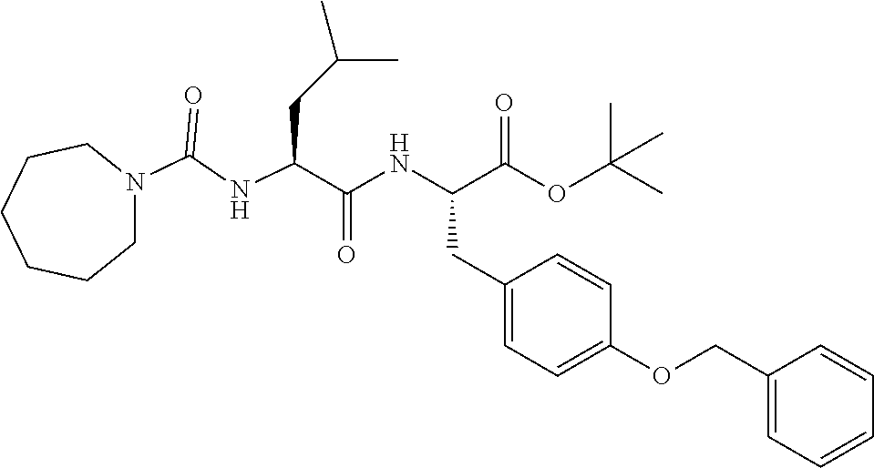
C1N(C(NC(C(NC(C(OC(C)(C)C)=O)CC2=CC=C(OCC3=CC=CC=C3)C=C2)=O)CC(C)C)=O)CCCCC1
